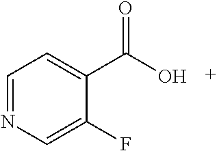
C1=NC=C(F)C(C(O)=O)=C1
